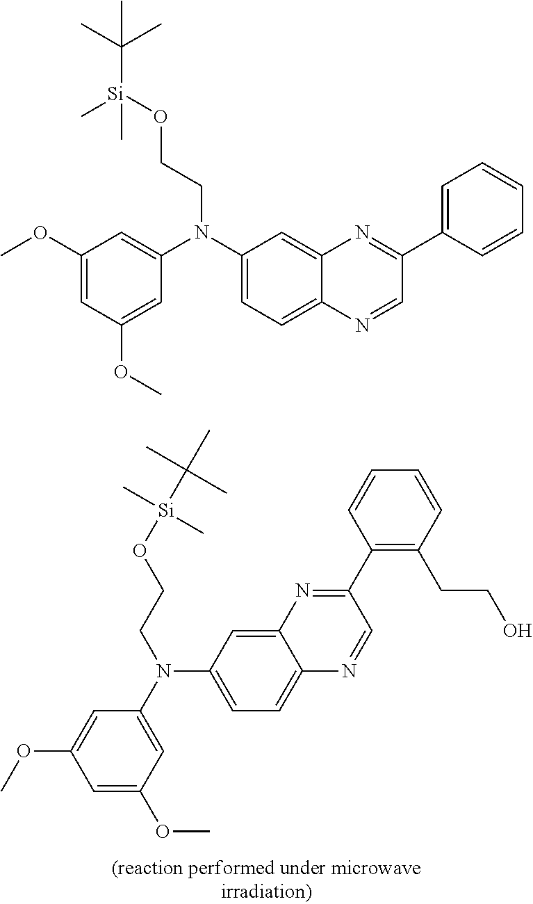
C1=C(OC)C=C(N(CCO[Si](C(C)(C)C)(C)C)C2=CC=C3C(=C2)N=C(C2=C(CCO)C=CC=C2)C=N3)C=C1OC.C1(OC)=CC(N(C2=CC=C3C(=C2)N=C(C2=CC=CC=C2)C=N3)CCO[Si](C(C)(C)C)(C)C)=CC(OC)=C1
